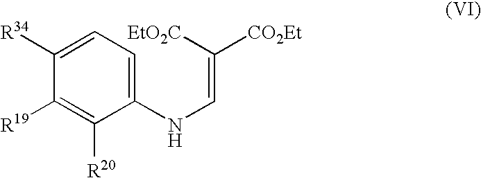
C1([R34])=CC=C(NC=C([EtO2C])[CO2Et])C([R20])=C1[R19]
